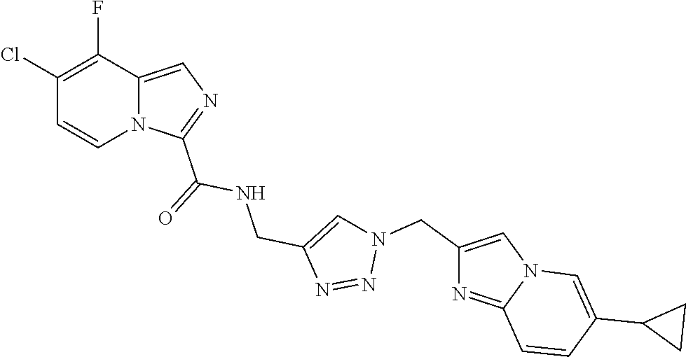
N12C(=CN=C1C(=O)NCC1=CN(CC3=CN4C(=N3)C=CC(C3CC3)=C4)N=N1)C(F)=C(Cl)C=C2
